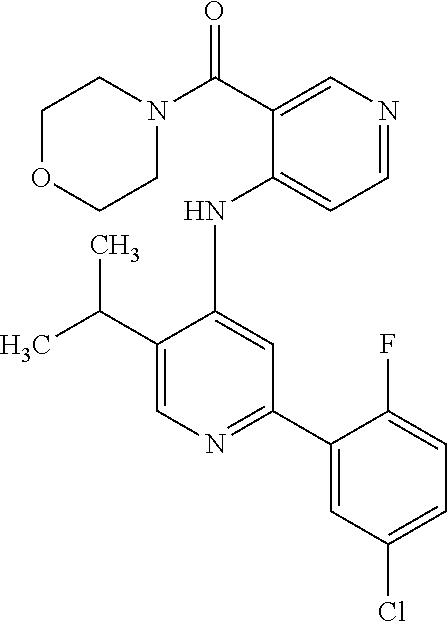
C1(NC2=CC(C3=CC(Cl)=CC=C3F)=NC=C2C(C)C)=CC=NC=C1C(N1CCOCC1)=O
